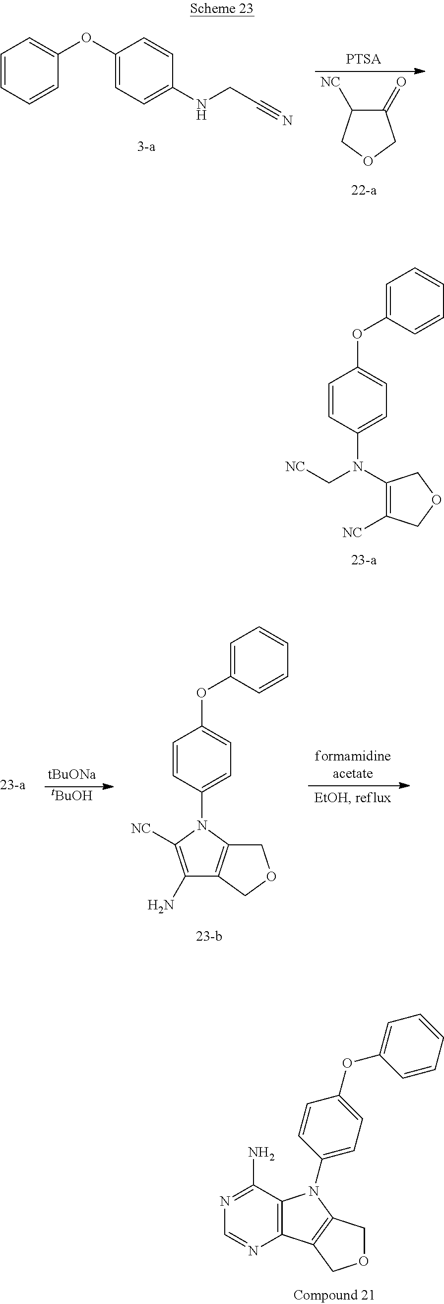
C1=C(OC2=CC=C(N(C3=C([NC])COC3)C[NC])C=C2)C=CC=C1.C1=CC=CC(OC2=CC=C(NCC#N)C=C2)=C1.C1(=O)C([NC])COC1.N1=C(N)C2=C(N=C1)C1=C(N2C2=CC=C(OC3=CC=CC=C3)C=C2)COC1.C1=C(OC2=CC=C(N3C([NC])=C(N)C4=C3COC4)C=C2)C=CC=C1.[tBuONa].[tBuOH]
